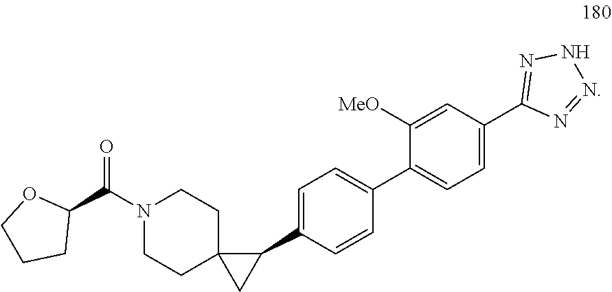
O=C(N1CCC2(CC1)CC2C1=CC=C(C2=CC=C(C3=NNN=N3)C=C2[MeO])C=C1)C1OCCC1
